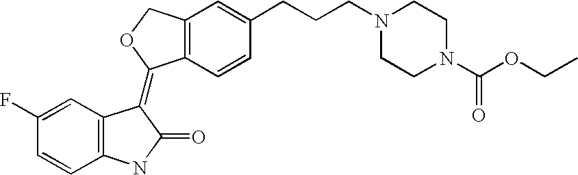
C12=C(C=CC(CCCN3CCN(C(OCC)=O)CC3)=C1)C(=C1C3=C(C=CC(F)=C3)NC1=O)OC2
